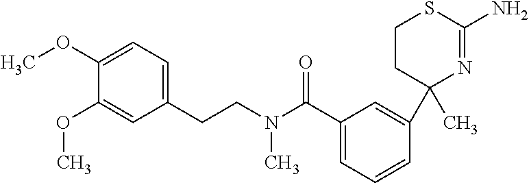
C1CC(C2=CC(C(N(CCC3=CC=C(OC)C(OC)=C3)C)=O)=CC=C2)(C)N=C(N)S1
